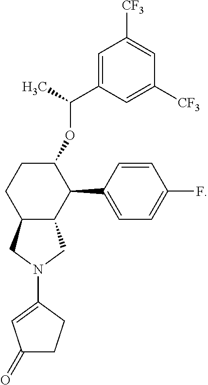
C1=C(C(OC2CCC3C(C2C2=CC=C(F)C=C2)CN(C2=CC(=O)CC2)C3)C)C=C([CF3])C=C1[CF3]
